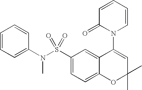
C1=CC(N(S(C2=CC=C3C(=C2)C(N2C=CC=CC2=O)=CC(C)(C)O3)(=O)=O)C)=CC=C1
